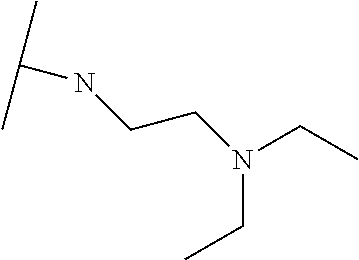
N(CC)(CC)CCNC(C)C
